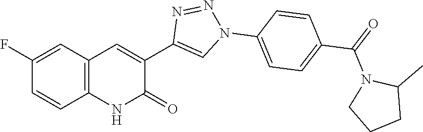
C12=C(C=C(F)C=C1)C=C(C1=CN(C3=CC=C(C(N4CCCC4C)=O)C=C3)N=N1)C(=O)N2
